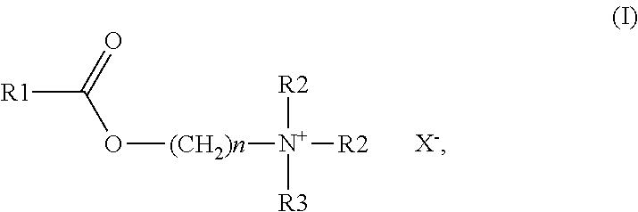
[R1]C(=O)O[(CH2)n][N+]([R2])([R2])[R3].[X-]
